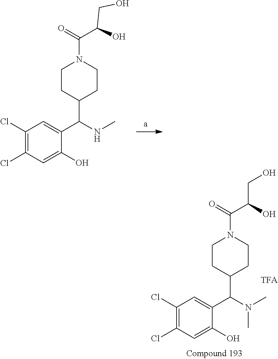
C1(Cl)=C(Cl)C=C(O)C(C(C2CCN(C(=O)C(O)CO)CC2)NC)=C1.C1(Cl)=C(Cl)C=C(O)C(C(C2CCN(C(=O)C(O)CO)CC2)N(C)C)=C1
